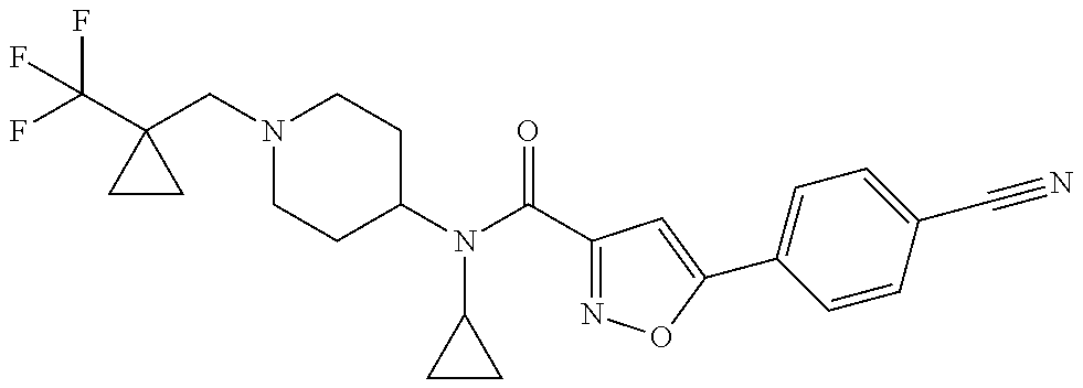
C(C1(CN2CCC(N(C(C3=NOC(C4=CC=C(C#N)C=C4)=C3)=O)C3CC3)CC2)CC1)(F)(F)F
